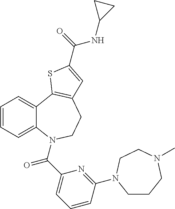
C1=CC=C2C(=C1)C1=C(CCN2C(C2=CC=CC(N3CCCN(C)CC3)=N2)=O)C=C(C(=O)NC2CC2)S1
